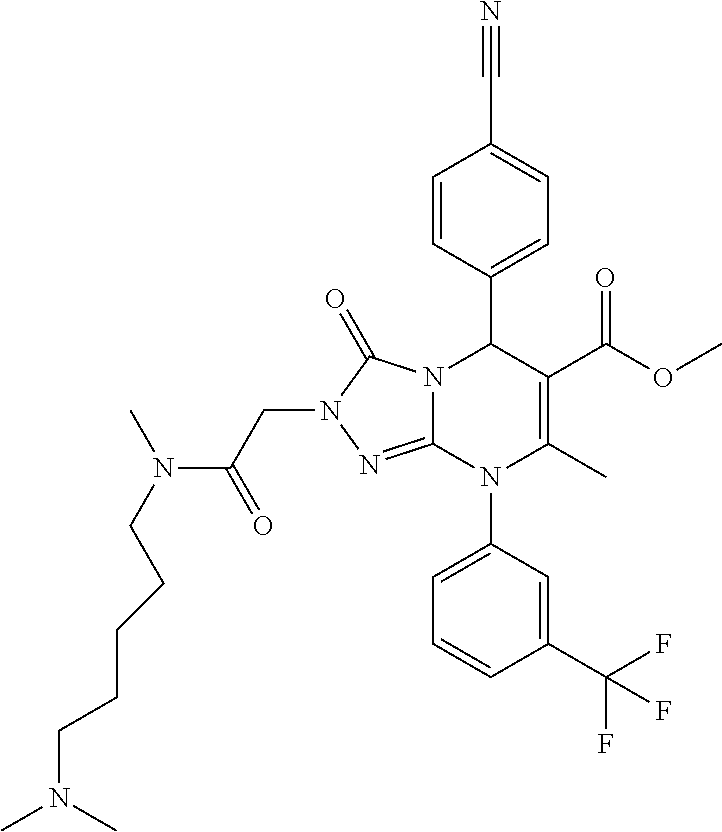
C1=CC(C2N3C(=NN(CC(N(CCCCCN(C)C)C)=O)C3=O)N(C3=CC=CC(C(F)(F)F)=C3)C(C)=C2C(OC)=O)=CC=C1C#N
